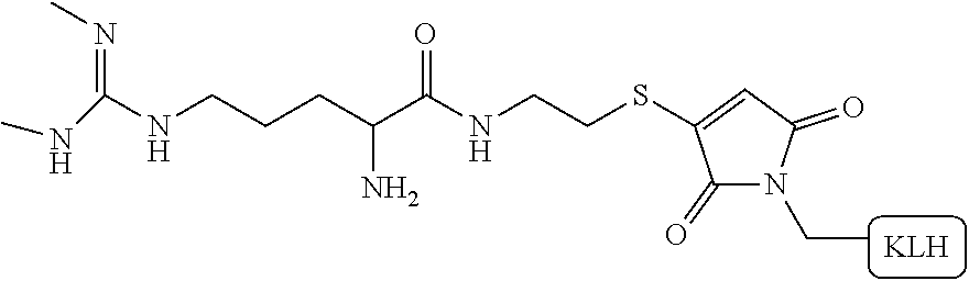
N(C(NCCCC(C(NCCSC1=CC(=O)N(CC)C1=O)=O)N)=NC)C
